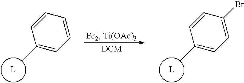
CC1=CC=CC=C1.[L].CC1=CC=C(Br)C=C1.[L]
